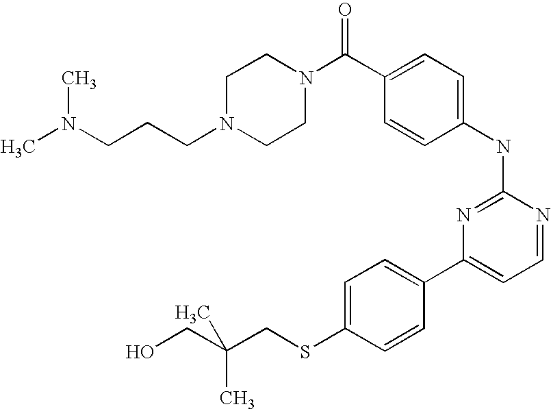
N1(CCCN(C)C)CCN(C(C2=CC=C(NC3=NC(C4=CC=C(SCC(CO)(C)C)C=C4)=CC=N3)C=C2)=O)CC1
